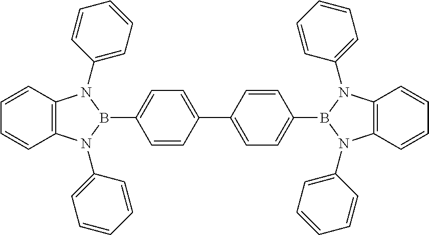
C1=CC2=C(C=C1)N(C1=CC=CC=C1)B(C1=CC=C(C3=CC=C(B4N(C5=CC=CC=C5)C5=C(C=CC=C5)N4C4=CC=CC=C4)C=C3)C=C1)N2C1=CC=CC=C1
